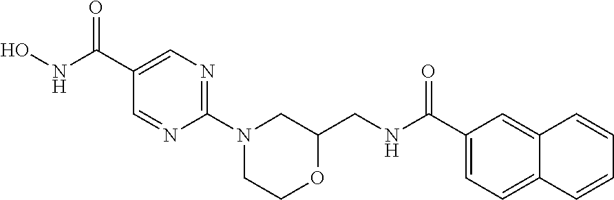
C1(C(=O)NO)=CN=C(N2CC(CNC(C3=CC=C4C(=C3)C=CC=C4)=O)OCC2)N=C1
